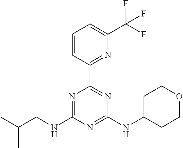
N(C1=NC(C2=NC(C(F)(F)F)=CC=C2)=NC(NC2CCOCC2)=N1)CC(C)C
